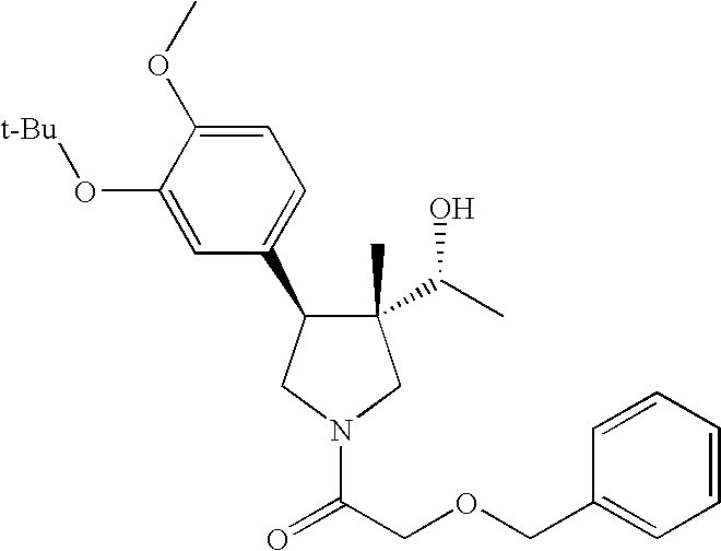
C1(C)(C(C)O)C(C2=CC=C(OC)C(O[t-Bu])=C2)CN(C(=O)COCC2=CC=CC=C2)C1
